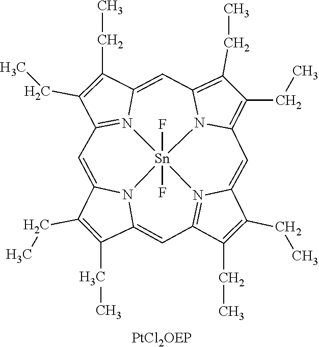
C1(CC)=C(CC)C2=N3C1=CC1=C(CC)C(CC)=C4N1[Sn]31(F)(F)N3=C(C(CC)=C(CC)C3=C4)C=C3C(CC)=C(CC)C(=C2)N31
